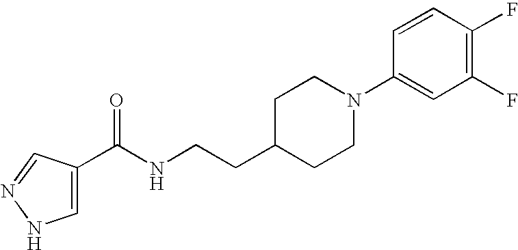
C(NCCC1CCN(C2=CC(F)=C(F)C=C2)CC1)(=O)C1=CNN=C1
